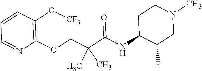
C1=CC(O[CF3])=C(OCC(C(NC2C(F)CN(C)CC2)=O)(C)C)N=C1
